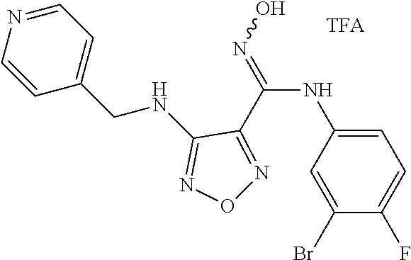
C1=C(NC(=NO)C2=NON=C2NCC2=CC=NC=C2)C=C(Br)C(F)=C1
